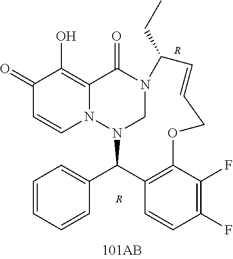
C1(=O)C=CN2C(=C1O)C(=O)N1CN2C(C2=CC=CC=C2)C2=C(C(F)=C(F)C=C2)OCC=CC1CC.[R].[R]
